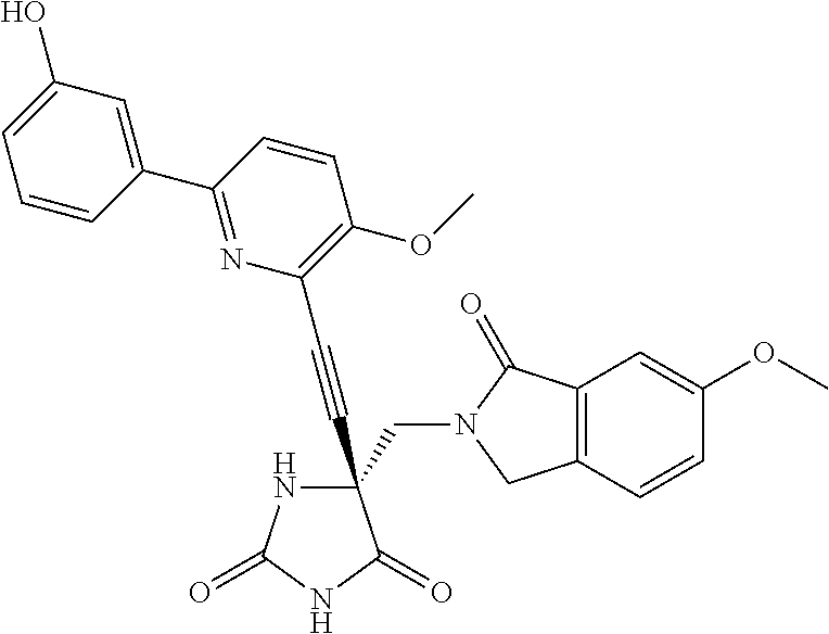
C(#CC1(CN2C(=O)C3=C(C2)C=CC(OC)=C3)NC(=O)NC1=O)C1=C(OC)C=CC(C2=CC(O)=CC=C2)=N1
